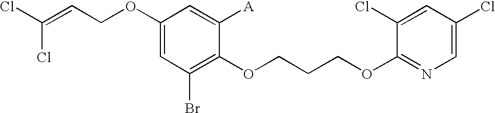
C1(OCC=C(Cl)Cl)=CC(Br)=C(OCCCOC2=NC=C(Cl)C=C2Cl)C([A])=C1
